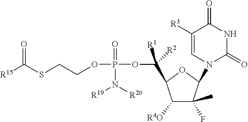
C([R1])([R2])(C1C([R4O])C(F)(C)C(N2C(=O)NC(=O)C([R3])=C2)O1)OP(OCCSC([R15])=O)(=O)N([R19])[R20]
